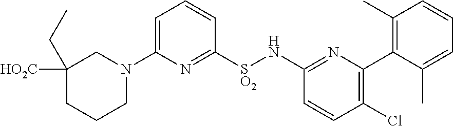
C1=C(N2CC([HO2C])(CC)CCC2)N=C([SO2]NC2=NC(C3=C(C)C=CC=C3C)=C(Cl)C=C2)C=C1
